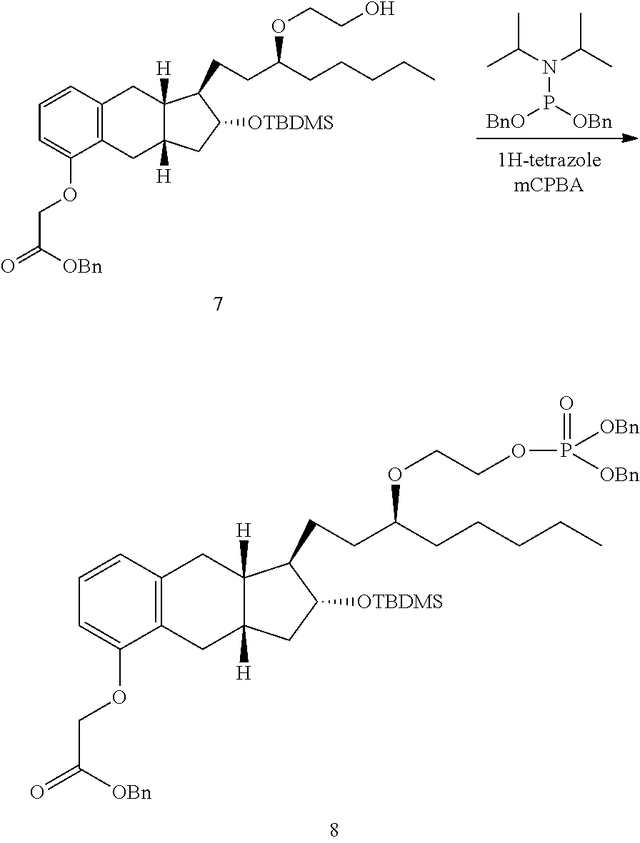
CC(C)N(P([BnO])[OBn])C(C)C.C1=C(OCC(=O)[OBn])C2=C(C=C1)CC1([H])C([H])(C2)CC([OTBDMS])C1CCC(OCCO)CCCCC.C1=C(OCC(=O)[OBn])C2=C(C=C1)CC1([H])C([H])(C2)CC([OTBDMS])C1CCC(OCCOP([OBn])([OBn])=O)CCCCC
